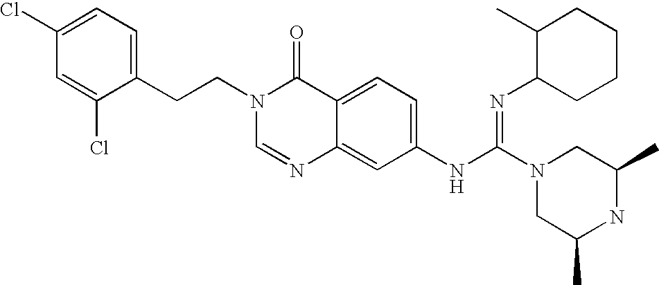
C1(Cl)=CC=C(CCN2C=NC3=CC(NC(N4CC(C)NC(C)C4)=NC4CCCCC4C)=CC=C3C2=O)C(Cl)=C1
